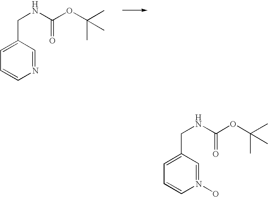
C1=C(CNC(=O)OC(C)(C)C)C=NC=C1.C1=C(CNC(=O)OC(C)(C)C)C=N(O)C=C1
